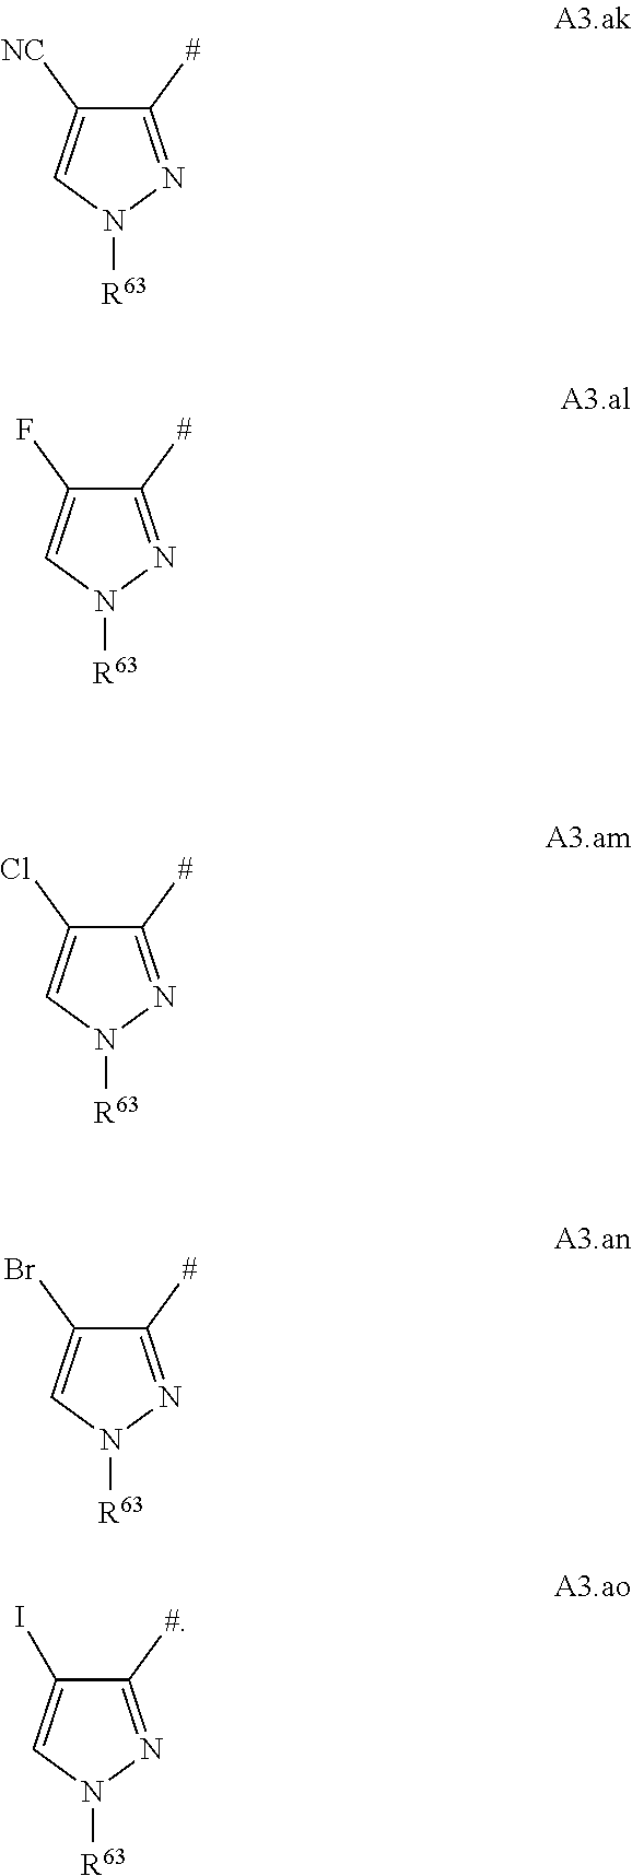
C1([#])=NN([R63])C=C1[NC].C1([#])=NN([R63])C=C1F.C1([#])=NN([R63])C=C1Cl.C1([#])=NN([R63])C=C1Br.C1([#])=NN([R63])C=C1I
